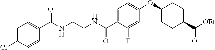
N(C(C1=CC=C(OC2CCC(C([OEt])=O)CC2)C=C1F)=O)CCNC(C1=CC=C(Cl)C=C1)=O
